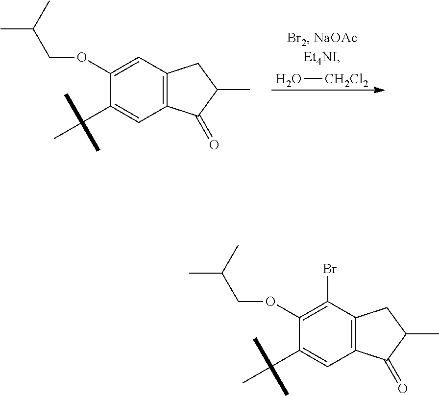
O[CH2Cl2].C12=C(C=C(OCC(C)C)C(C(C)(C)C)=C1)CC(C)C2=O.C12=C(C(Br)=C(OCC(C)C)C(C(C)(C)C)=C1)CC(C)C2=O
